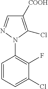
FC1=C(N2C(Cl)=C([COOH])C=N2)C=CC=C1Cl
